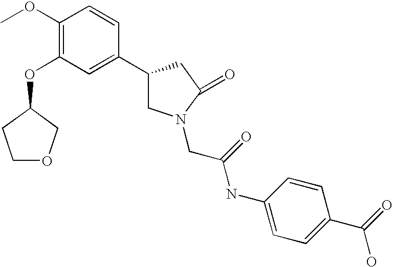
C1(OC)=C(OC2CCOC2)C=C(C2CN(CC(NC3=CC=C(C(=O)O)C=C3)=O)C(=O)C2)C=C1
